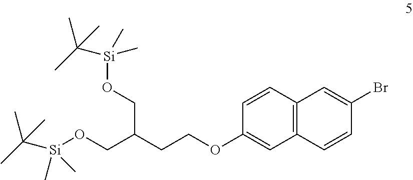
C1(OCCC(CO[Si](C(C)(C)C)(C)C)CO[Si](C(C)(C)C)(C)C)=CC2=C(C=C1)C=C(Br)C=C2
